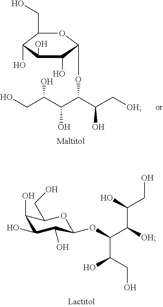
OCC(C(C(C(C[OH])O)OC1C(O)C(O)C(O)C(CO)O1)O)O.C1(O)C(O)C(O)C(OC(C([OH])C(CO)O)C(O)CO)OC1CO
